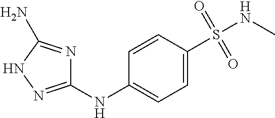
C1=CC(S(NC)(=O)=O)=CC=C1NC1=NNC(N)=N1
